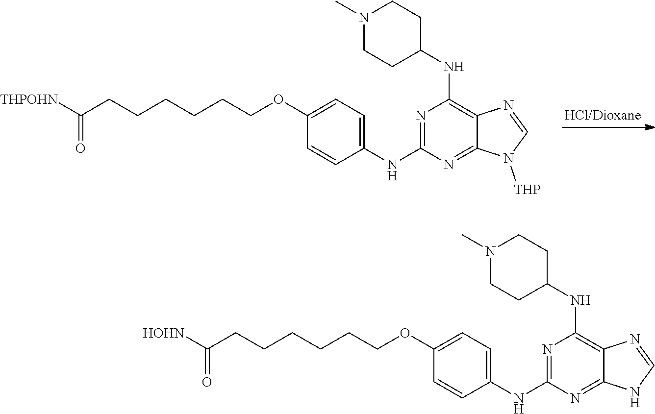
[THPOHN]C(CCCCCCOC1=CC=C(NC2=NC(NC3CCN(C)CC3)=C3C(=N2)N([THP])C=N3)C=C1)=O.[HOHN]C(CCCCCCOC1=CC=C(NC2=NC(NC3CCN(C)CC3)=C3C(=N2)NC=N3)C=C1)=O
